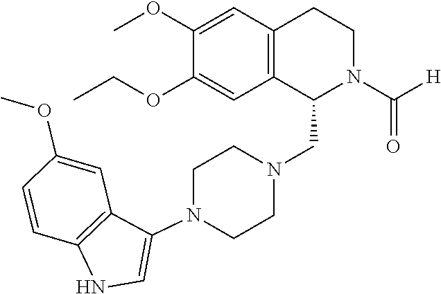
C1(OCC)=CC2=C(C=C1OC)CCN(C([H])=O)C2CN1CCN(C2=CNC3=C2C=C(OC)C=C3)CC1
